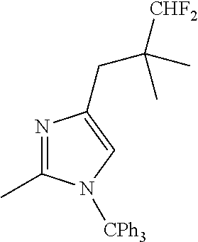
N1=C(C)N([CPh3])C=C1CC([CHF2])(C)C
